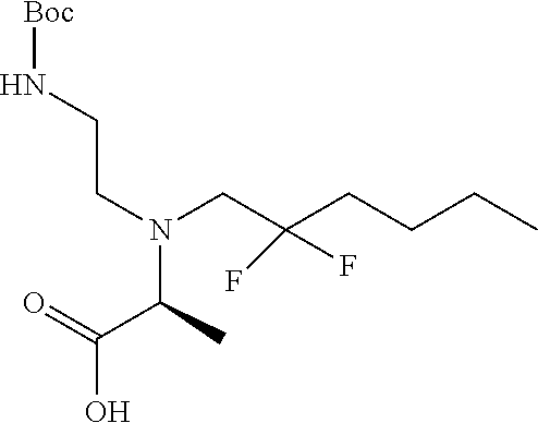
N(CCN(C(C)C(=O)O)CC(CCCC)(F)F)[Boc]
